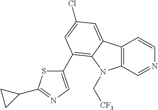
C12=C(C=NC=C1)N(C[CF3])C1=C(C3=CN=C(C4CC4)S3)C=C(Cl)C=C21
